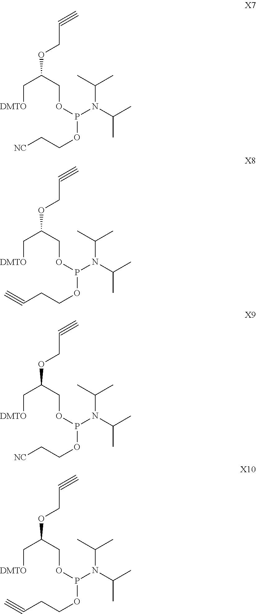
C([DMTO])C(COP(OCC[NC])N(C(C)C)C(C)C)OCC#C.C([DMTO])C(COP(OCCC#C)N(C(C)C)C(C)C)OCC#C.C([DMTO])C(COP(OCC[NC])N(C(C)C)C(C)C)OCC#C.C([DMTO])C(COP(OCCC#C)N(C(C)C)C(C)C)OCC#C
